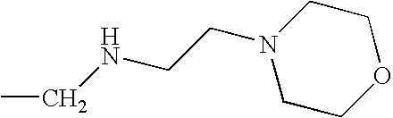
N1(CCNCC)CCOCC1
